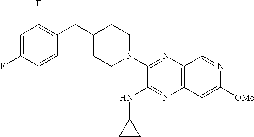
C1=C(F)C=CC(CC2CCN(C3=NC4=C(N=C3NC3CC3)C=C([OMe])N=C4)CC2)=C1F
